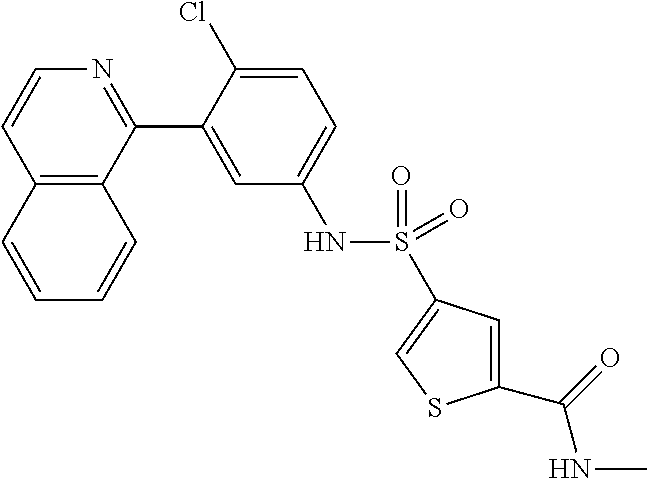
C12=C(C(C3=CC(NS(=O)(=O)C4=CSC(C(=O)NC)=C4)=CC=C3Cl)=NC=C1)C=CC=C2
